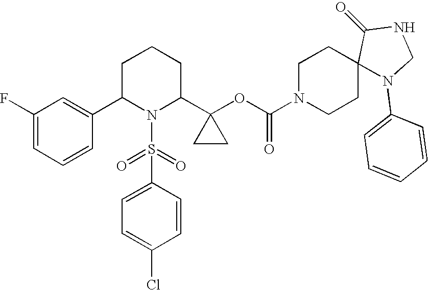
C1(F)=CC=CC(C2N(S(C3=CC=C(Cl)C=C3)(=O)=O)C(C3(OC(N4CCC5(CC4)N(C4=CC=CC=C4)CNC5=O)=O)CC3)CCC2)=C1
